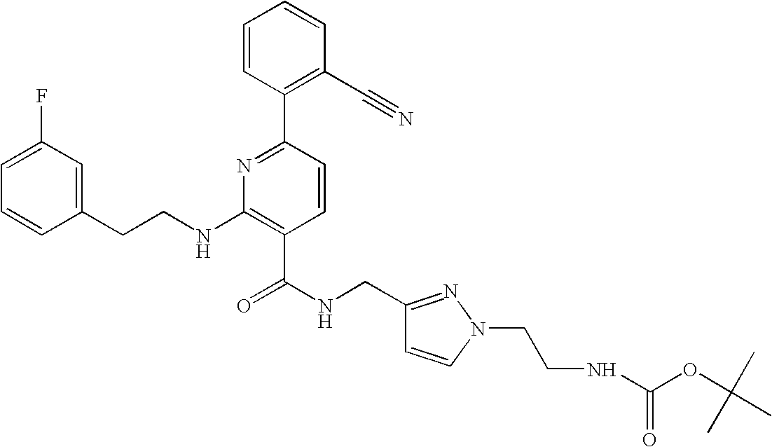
C1=CC(CCNC2=C(C(=O)NCC3=NN(CCNC(OC(C)(C)C)=O)C=C3)C=CC(C3=C(C#N)C=CC=C3)=N2)=CC(F)=C1
